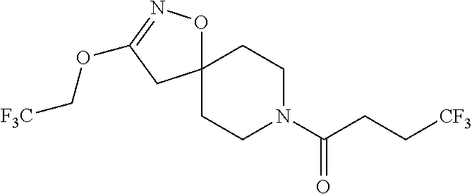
C12(ON=C(OC[F3C])C1)CCN(C(CC[CF3])=O)CC2
